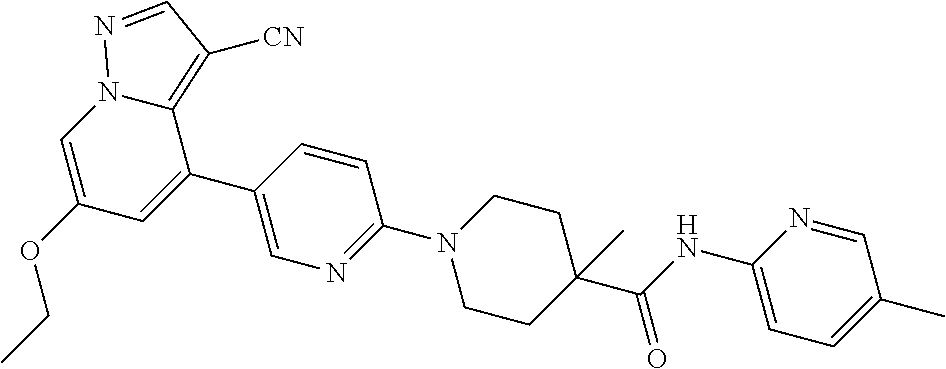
C1=C(C2=CC(OCC)=CN3C2=C([CN])C=N3)C=CC(N2CCC(C(NC3=CC=C(C)C=N3)=O)(C)CC2)=N1
